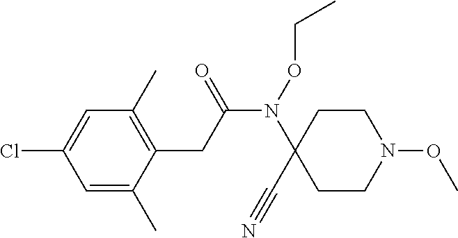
C1=C(C)C(CC(N(C2(C#N)CCN(OC)CC2)OCC)=O)=C(C)C=C1Cl
